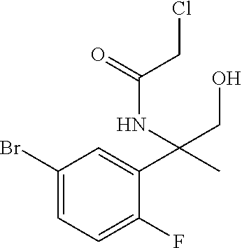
C1(Br)=CC=C(F)C(C(C)(NC(CCl)=O)CO)=C1
